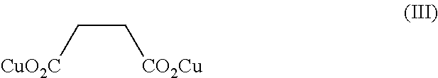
C([CuO2C])C[CO2Cu]
